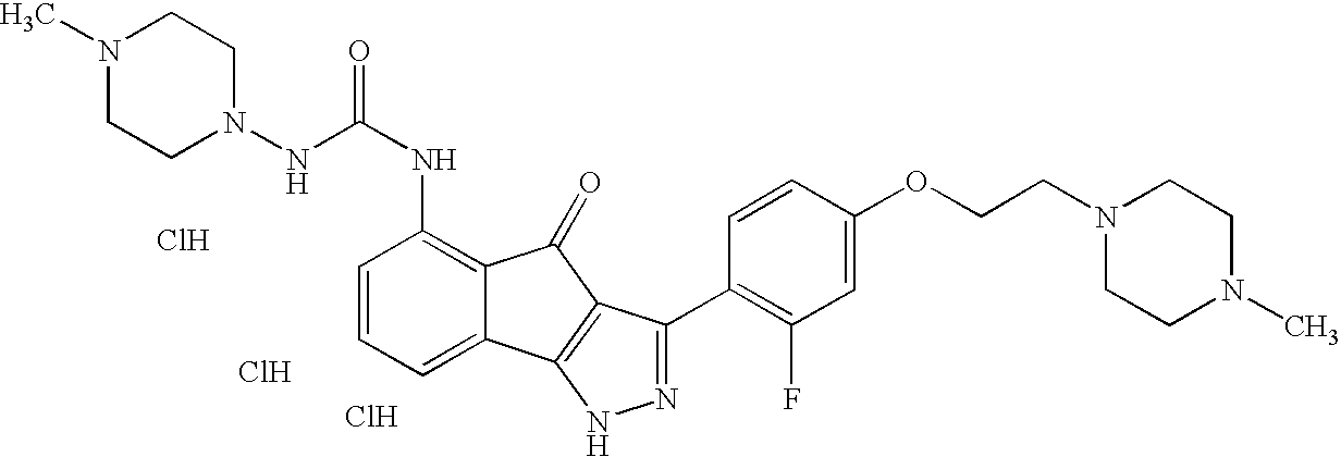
Cl.Cl.Cl.C1=CC=C2C(=C1NC(=O)NN1CCN(C)CC1)C(=O)C1=C2NN=C1C1=C(F)C=C(OCCN2CCN(C)CC2)C=C1
